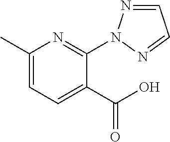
C1=NN(C2=NC(C)=CC=C2C(O)=O)N=C1
